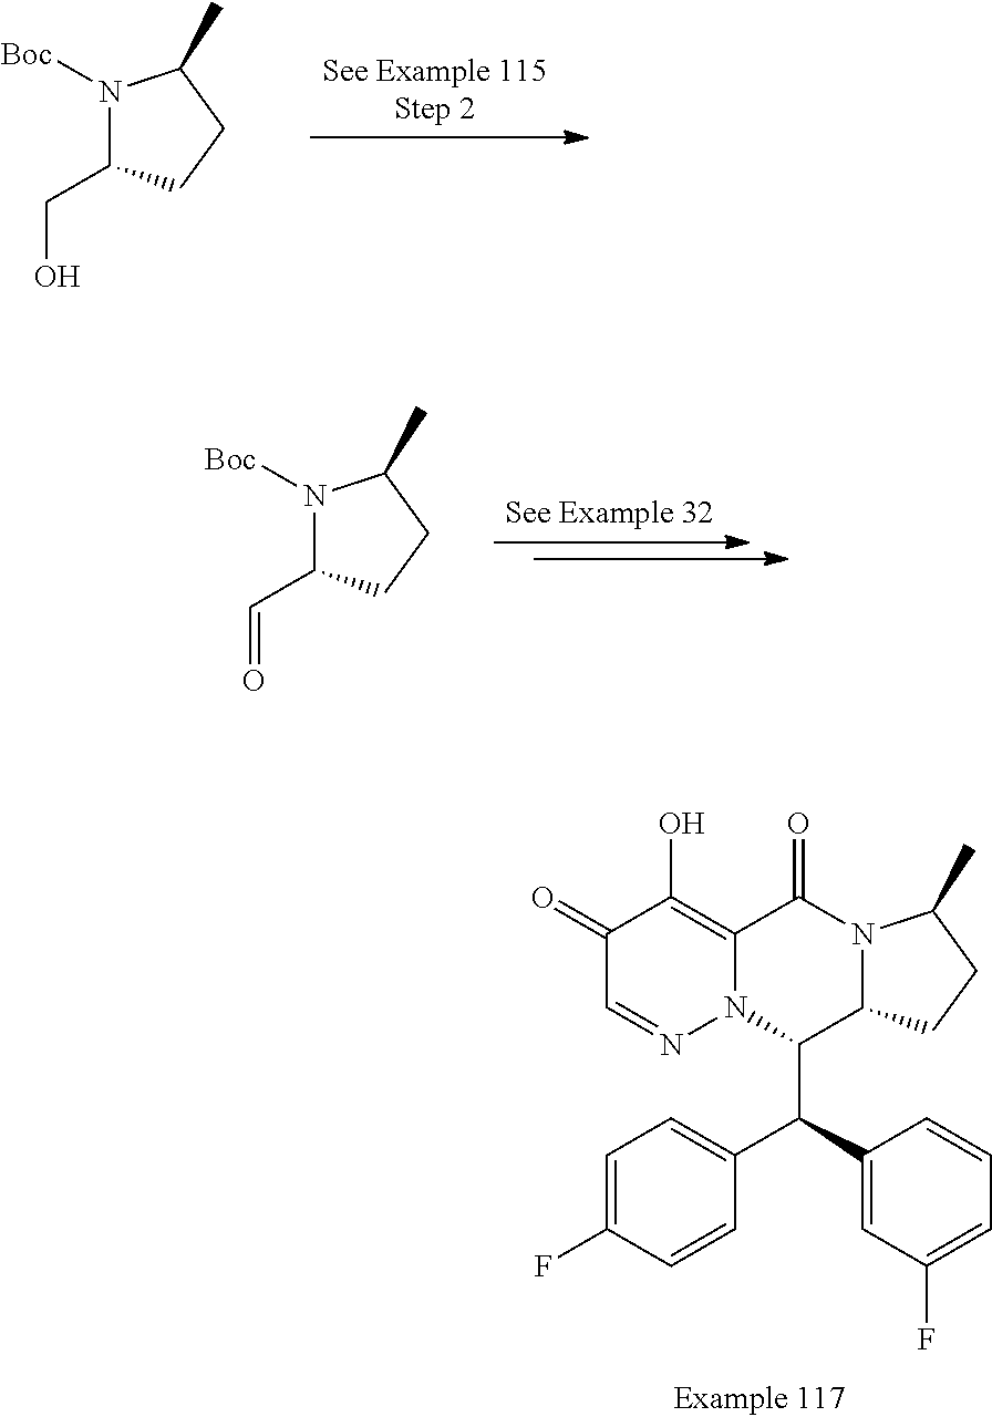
N1([Boc])C(CO)CCC1C.[See Example 115Step 2].C1(=O)C=NN2C(=C1O)C(=O)N1C(C2C(C2=CC(F)=CC=C2)C2=CC=C(F)C=C2)CCC1C.N1([Boc])C(C=O)CCC1C
